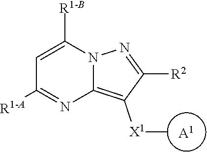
C12=C([X1]C)C([R2])=NN1C([R1-B])=CC([R1-A])=N2.[A1]
